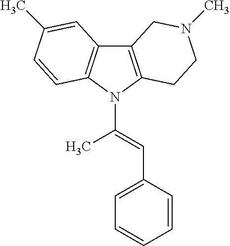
C12=C(N(C(=CC3=CC=CC=C3)C)C3=C1C=C(C)C=C3)CCN(C)C2
